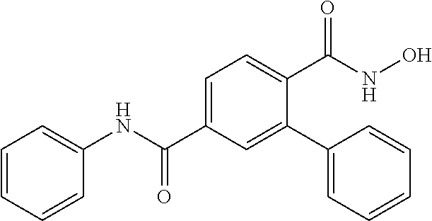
C1=CC=CC(NC(C2=CC=C(C(NO)=O)C(C3=CC=CC=C3)=C2)=O)=C1
